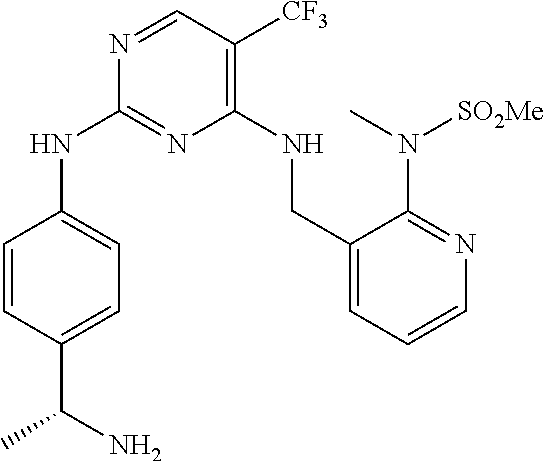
C1(NCC2=CC=CN=C2N(C)[SO2Me])=C([CF3])C=NC(NC2=CC=C(C(N)C)C=C2)=N1
